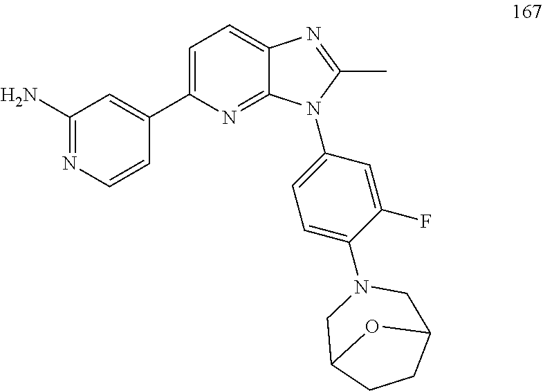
C1(C2=CC=C3C(=N2)N(C2=CC=C(N4CC5CCC(C4)O5)C(F)=C2)C(C)=N3)=CC(N)=NC=C1
